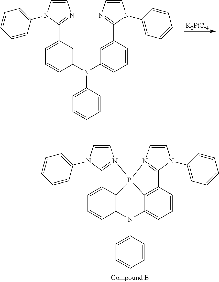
C1=CN2=C(N1C1=CC=CC=C1)C1=C3C(=CC=C1)N(C1=CC=CC=C1)C1=C4C(=CC=C1)C1=N(C=CN1C1=CC=CC=C1)[Pt]234.[K2PtCl4].C1=CN=C(C2=CC(N(C3=CC(C4=NC=CN4C4=CC=CC=C4)=CC=C3)C3=CC=CC=C3)=CC=C2)N1C1=CC=CC=C1
